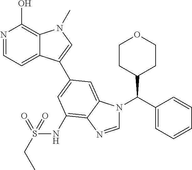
N1=CC=C2C(=C1O)N(C)C=C2C1=CC(NS(CC)(=O)=O)=C2C(=C1)N(C(C1=CC=CC=C1)C1CCOCC1)C=N2
